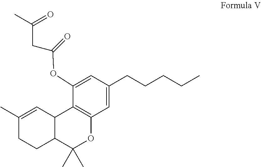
C12=C(C=C(CCCCC)C=C1OC(CC(C)=O)=O)OC(C)(C)C1C2C=C(C)CC1
